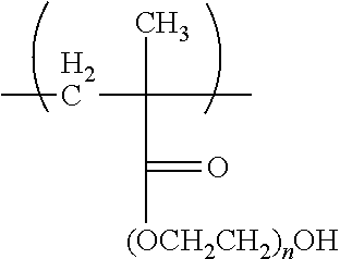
CCC(C)(C)C([(OCH2CH2)nOH])=O
